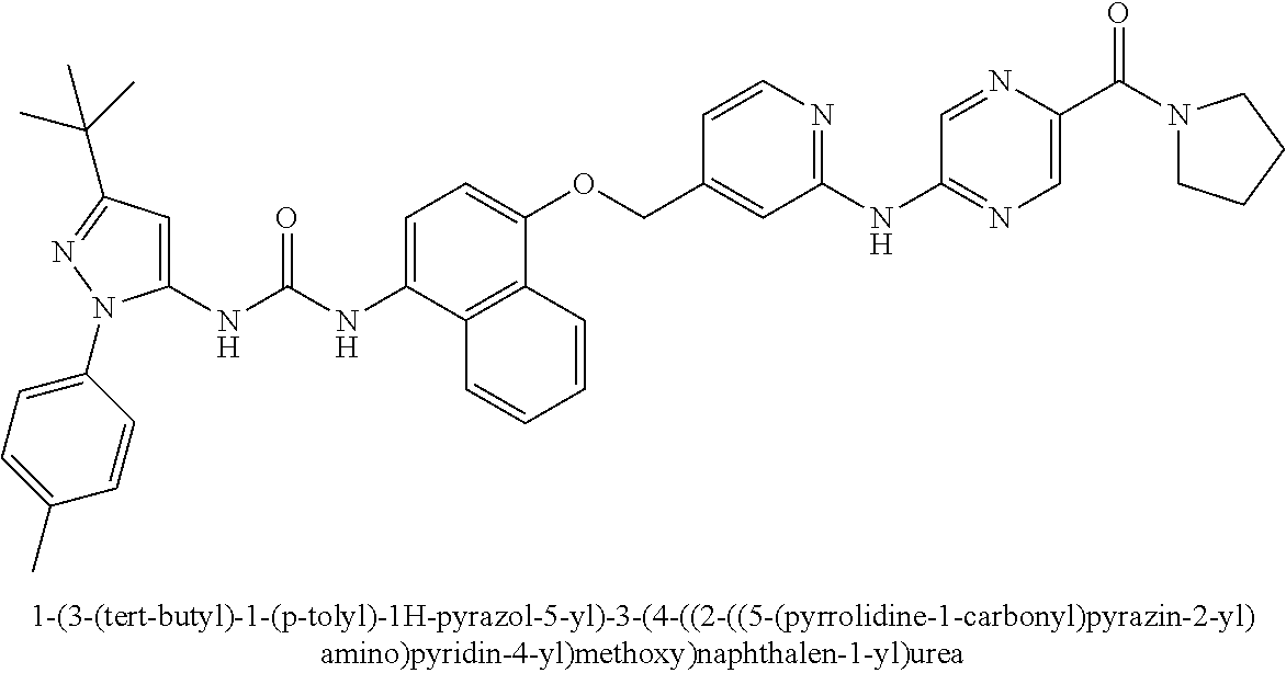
C1(NC(NC2=CC=C(OCC3=CC(NC4=NC=C(C(N5CCCC5)=O)N=C4)=NC=C3)C3=C2C=CC=C3)=O)=CC(C(C)(C)C)=NN1C1=CC=C(C)C=C1
